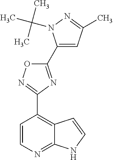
C12=NC=CC(C3=NOC(C4=CC(C)=NN4C(C)(C)C)=N3)=C1C=CN2
